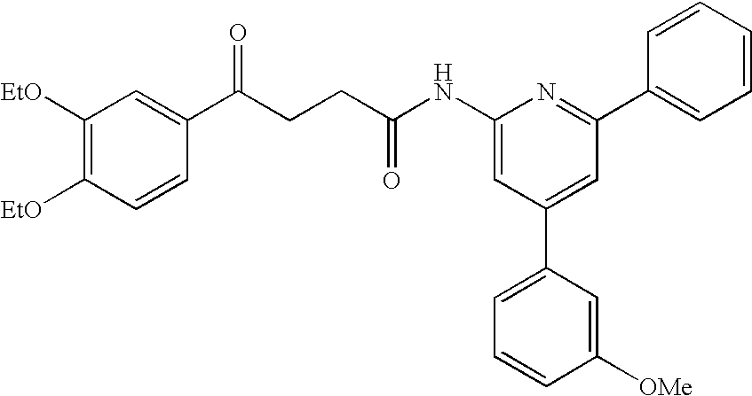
C1(NC(CCC(C2=CC([EtO])=C([EtO])C=C2)=O)=O)=CC(C2=CC=CC([OMe])=C2)=CC(C2=CC=CC=C2)=N1
